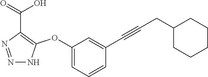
N1=NC(C(=O)O)=C(OC2=CC=CC(C#CCC3CCCCC3)=C2)N1
